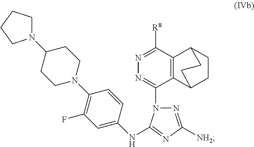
C1(N2CCCC2)CCN(C2=C(F)C=C(NC3=NC([NH2])=NN3C3=NN=C([R8])C4=C3C3CCC4CC3)C=C2)CC1
